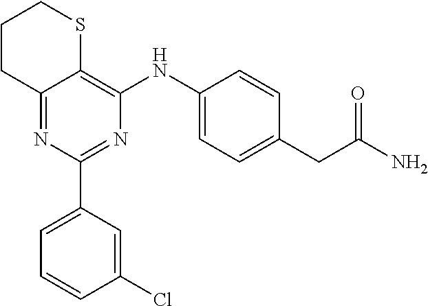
N1=C(C2=CC=CC(Cl)=C2)N=C2C(=C1NC1=CC=C(CC(N)=O)C=C1)SCCC2
